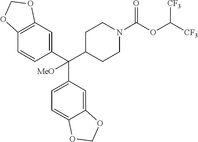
C12=C(C=C(C(C3CCN(C(OC([CF3])[CF3])=O)CC3)(C3=CC=C4C(=C3)OCO4)[MeO])C=C1)OCO2
